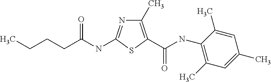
C1(C)=C(C(=O)NC2=C(C)C=C(C)C=C2C)SC(NC(CCCC)=O)=N1
